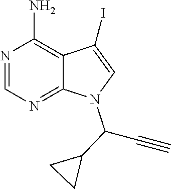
N1=CN=C2C(=C1N)C(I)=CN2C(C#C)C1CC1
